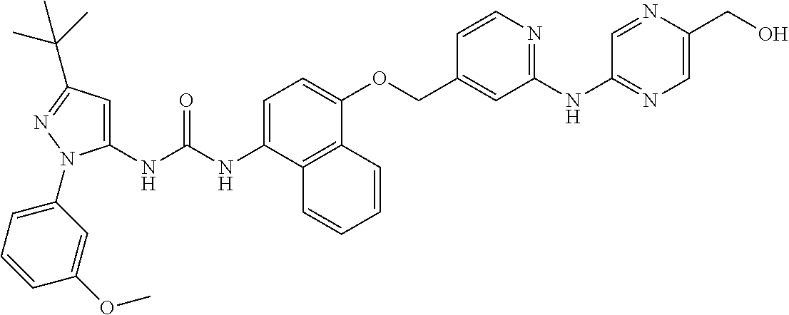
N(C(NC1=CC(C(C)(C)C)=NN1C1=CC=CC(OC)=C1)=O)C1=CC=C(OCC2=CC(NC3=NC=C(CO)N=C3)=NC=C2)C2=C1C=CC=C2
